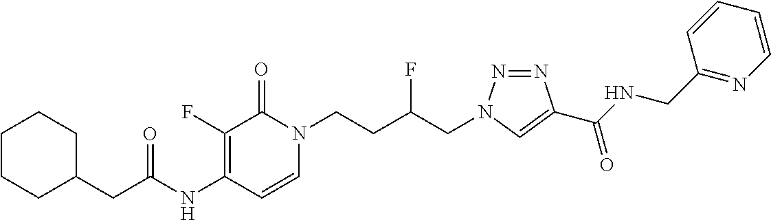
C1=CN(CCC(CN2N=NC(C(NCC3=NC=CC=C3)=O)=C2)F)C(=O)C(F)=C1NC(CC1CCCCC1)=O
